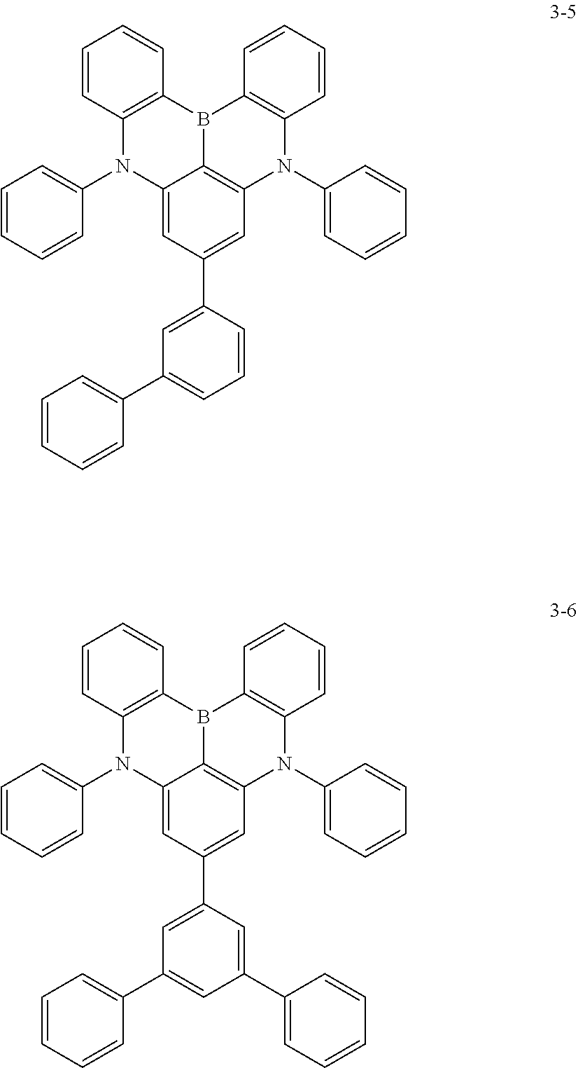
C12=CC(C3=CC(C4=CC=CC=C4)=CC=C3)=CC3=C1B(C1=C(N2C2=CC=CC=C2)C=CC=C1)C1=C(N3C2=CC=CC=C2)C=CC=C1.C12=CC(C3=CC(C4=CC=CC=C4)=CC(C4=CC=CC=C4)=C3)=CC3=C1B(C1=C(N2C2=CC=CC=C2)C=CC=C1)C1=C(N3C2=CC=CC=C2)C=CC=C1
